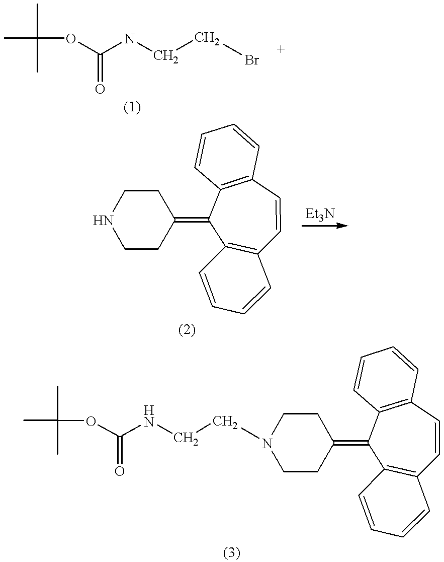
O(C(NCCBr)=O)C(C)(C)C.C1CC(=C2C3=C(C=CC4=C2C=CC=C4)C=CC=C3)CCN1.C1CC(=C2C3=C(C=CC4=C2C=CC=C4)C=CC=C3)CCN1CCNC(OC(C)(C)C)=O
